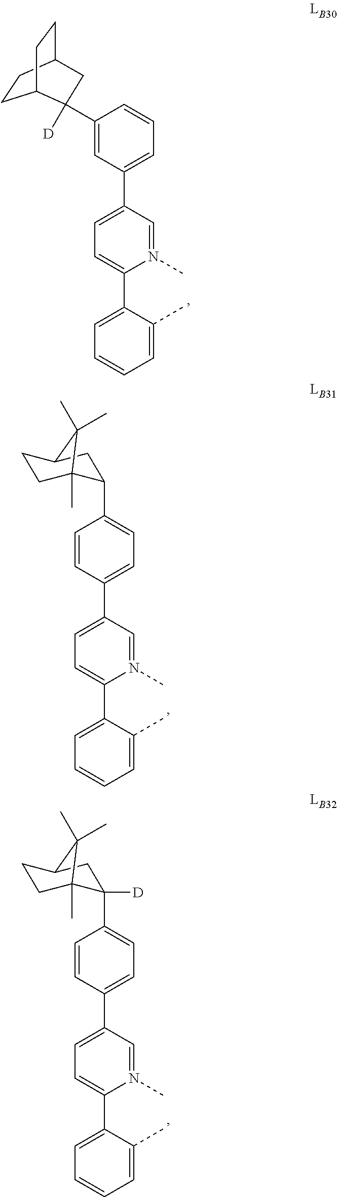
C1(C2([D])C3CCC(CC3)C2)=CC(C2=CC=C(C3=CC=CC=C3C)N(C)=C2)=CC=C1.C1=CC(C2=CC=C(C3=CC=CC=C3C)N(C)=C2)=CC=C1C1C2(C)CCC(C1)C2(C)C.C1=CC(C2=CC=C(C3=CC=CC=C3C)N(C)=C2)=CC=C1C1([D])C2(C)CCC(C1)C2(C)C
